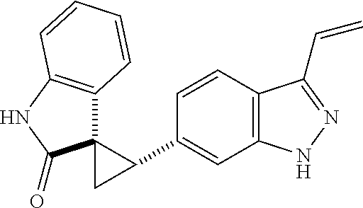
C12=C(C=CC(C3C4(C3)C3=C(NC4=O)C=CC=C3)=C1)C(C=C)=NN2
